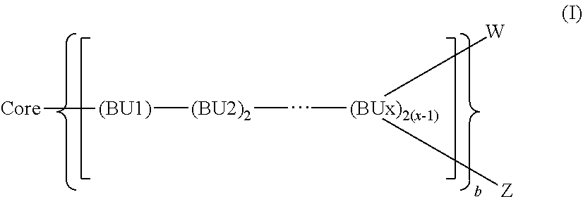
[(BU1)]([(BU2)2]C[(BUx)2(x-1)]([W])[Z])[Core]
